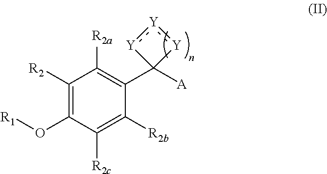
C1([R2])=C(O[R1])C([R2c])=C([R2b])C(C2([A])[Y]:[Y]:[Y]2)=C1[R2a]
